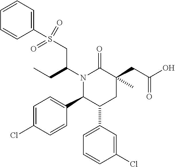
C1=C(Cl)C=CC(C2C(C3=CC=CC(Cl)=C3)CC(C)(CC(O)=O)C(=O)N2C(CS(=O)(=O)C2=CC=CC=C2)CC)=C1
